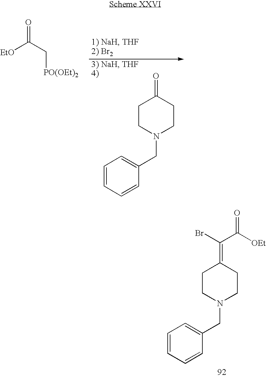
C1CN(CC2=CC=CC=C2)CCC1=O.O=C(C[PO(OEt)2])[EtO].C1CN(CC2=CC=CC=C2)CCC1=C(Br)C(=O)[OEt]
